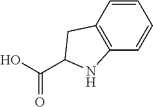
C(=O)(O)C1CC2=C(C=CC=C2)N1
